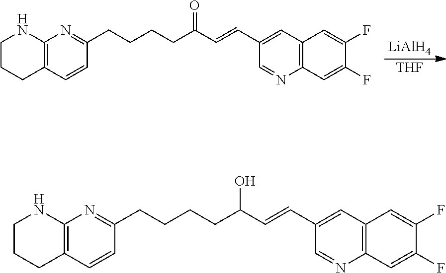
[LiAlH4].[THF].C1CCC2=C(N1)N=C(CCCCC(C=CC1=CC3=C(N=C1)C=C(F)C(F)=C3)=O)C=C2.C1CCC2=C(N1)N=C(CCCCC(C=CC1=CC3=C(N=C1)C=C(F)C(F)=C3)O)C=C2
